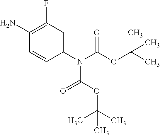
C1(N)=C(F)C=C(N(C(OC(C)(C)C)=O)C(=O)OC(C)(C)C)C=C1
